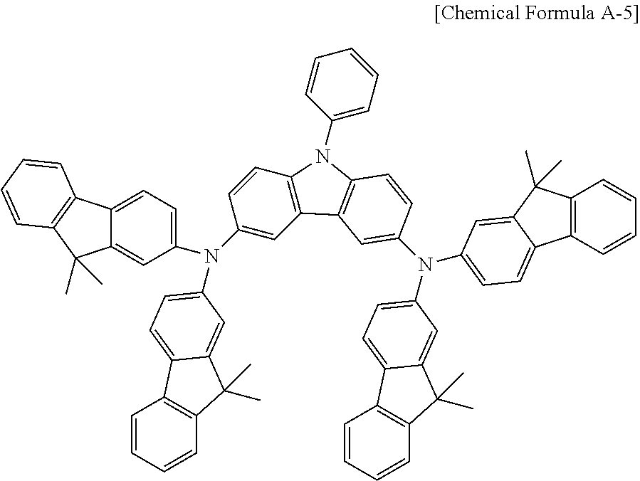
C1(N(C2=CC=C3C4=C(C=CC=C4)C(C)(C)C3=C2)C2=CC=C3C(=C2)C(C)(C)C2=C3C=CC=C2)=CC2=C(C=C1)N(C1=CC=CC=C1)C1=C2C=C(N(C2=CC=C3C4=C(C=CC=C4)C(C)(C)C3=C2)C2=CC=C3C4=C(C=CC=C4)C(C)(C)C3=C2)C=C1
